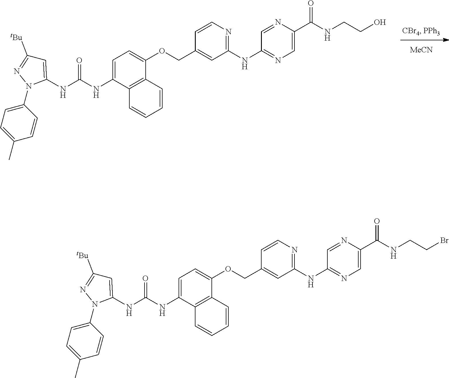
C1=CC(N2C(NC(NC3=CC=C(OCC4=CC(NC5=NC=C(C(NCCO)=O)N=C5)=NC=C4)C4=C3C=CC=C4)=O)=CC([tBu])=N2)=CC=C1C.[MeCN].C1=CC(N2C(NC(NC3=CC=C(OCC4=CC(NC5=NC=C(C(NCCBr)=O)N=C5)=NC=C4)C4=C3C=CC=C4)=O)=CC([tBu])=N2)=CC=C1C
